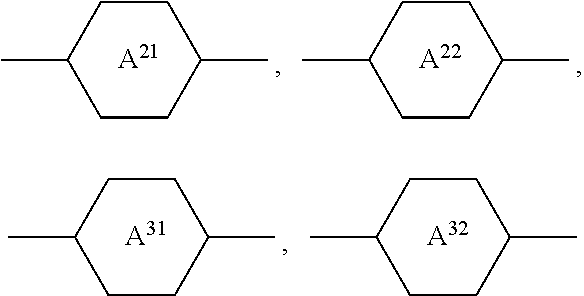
CC1CCC(C)CC1.[A21].CC1CCC(C)CC1.[A22].CC1CCC(C)CC1.[A31].CC1CCC(C)CC1.[A32]
